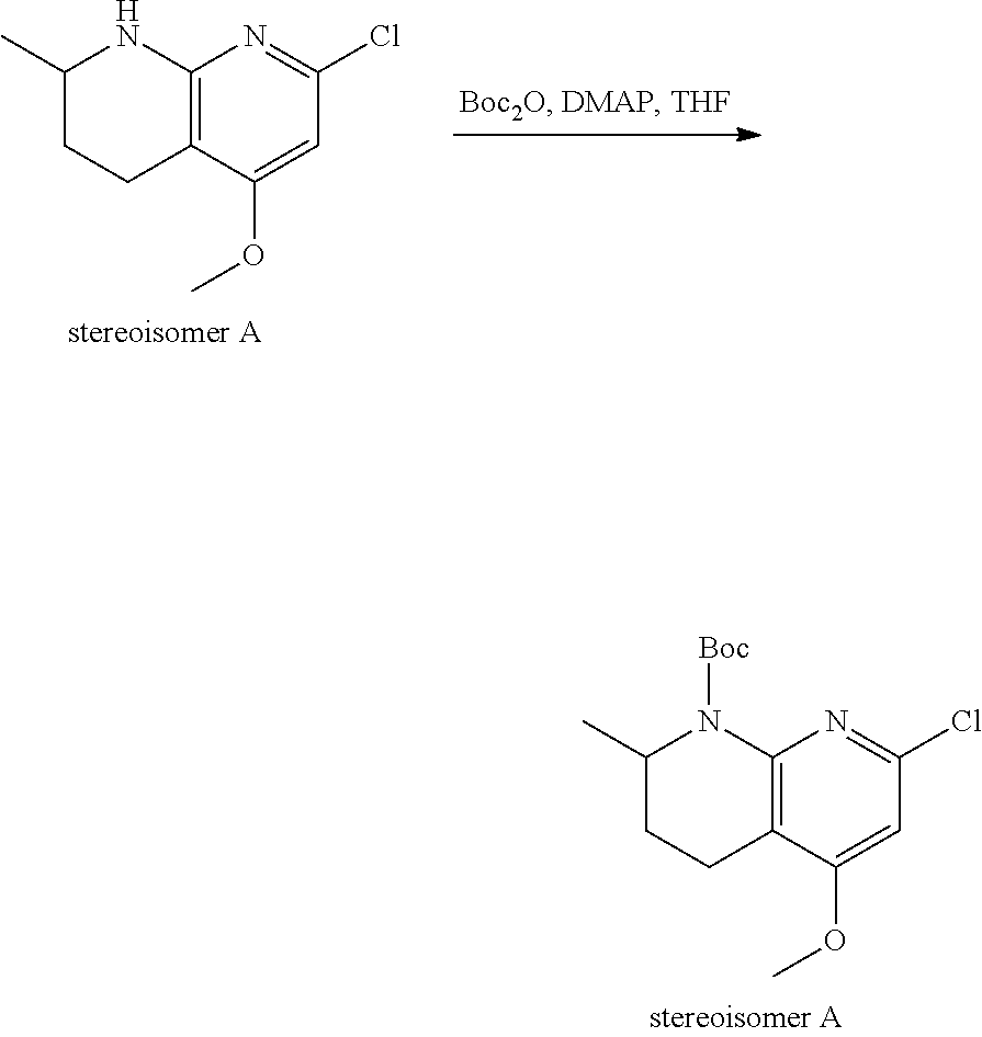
C12=C(C(OC)=CC(Cl)=N1)CCC(C)N2.C12=C(C(OC)=CC(Cl)=N1)CCC(C)N2[Boc]
